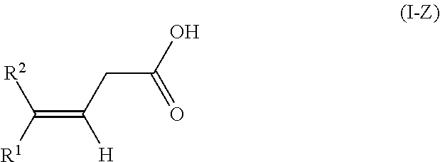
C(=C(CC(O)=O)[H])([R1])[R2]
